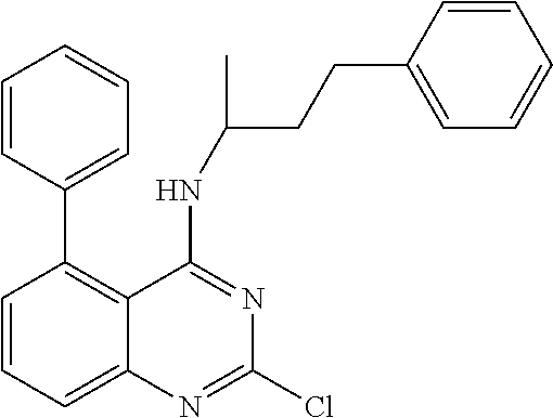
C1(C2=C3C(=CC=C2)N=C(Cl)N=C3NC(CCC2=CC=CC=C2)C)=CC=CC=C1
